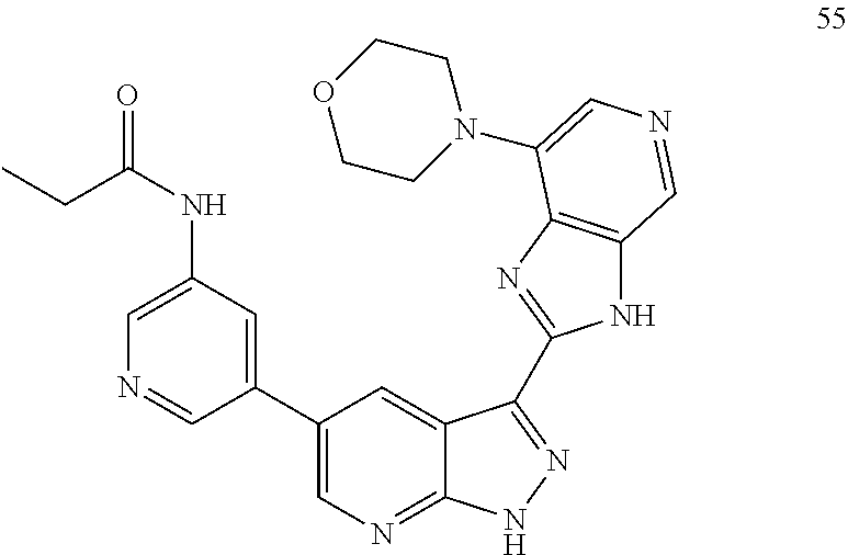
CCC(NC1=CN=CC(C2=CN=C3C(=C2)C(C2=NC4=C(N2)C=NC=C4N2CCOCC2)=NN3)=C1)=O
